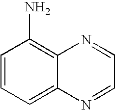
C1=CC=C2C(=C1N)N=CC=N2
